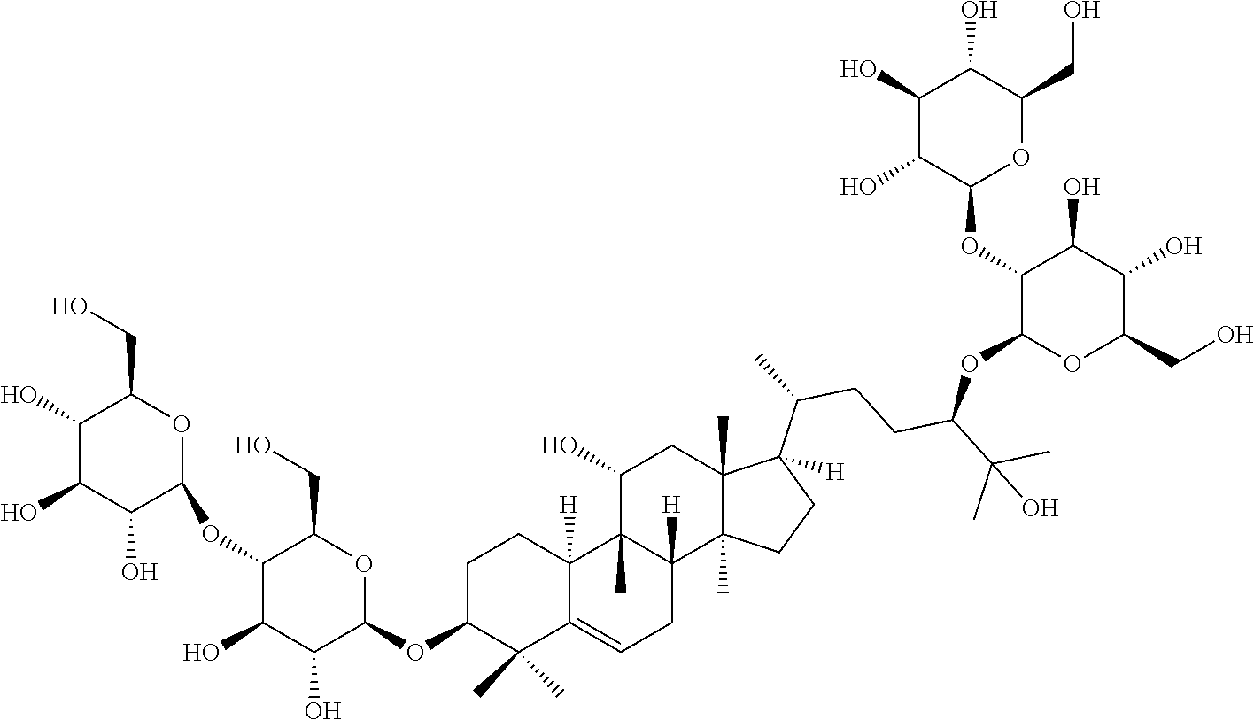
C1C=C2C(C)(C)C(OC3OC(CO)C(OC4C(O)C(O)C(O)C(CO)O4)C(O)C3O)CCC2([H])C2(C)C1([H])C1(C)C(C)(CC2O)C(C(CCC(OC2C(OC3C(O)C(O)C(O)C(CO)O3)C(O)C(O)C(CO)O2)C(C)(O)C)C)([H])CC1
